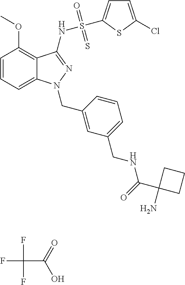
FC(F)(F)C(=O)O.C1=CC=C2C(=C1OC)C(NS(=O)(=S)C1=CC=C(Cl)S1)=NN2CC1=CC(CNC(=O)C2(N)CCC2)=CC=C1
